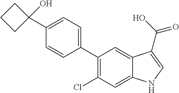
C1(C2(O)CCC2)=CC=C(C2=C(Cl)C=C3C(=C2)C(C(O)=O)=CN3)C=C1
